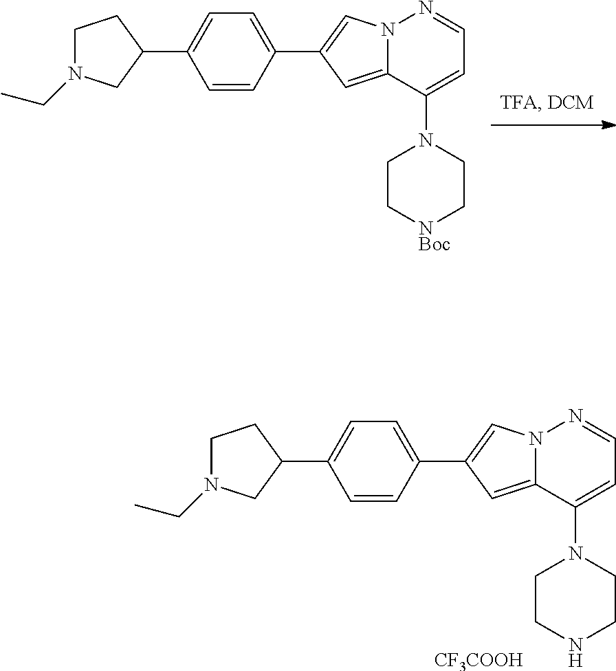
C1(C2=CN3C(=C2)C(N2CC[NBoc]CC2)=CC=N3)=CC=C(C2CCN(CC)C2)C=C1.C1(C2=CN3C(=C2)C(N2CCNCC2)=CC=N3)=CC=C(C2CCN(CC)C2)C=C1.[CF3COOH]
